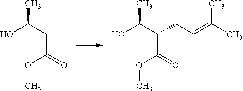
O(C(C(C(O)C)CC=C(C)C)=O)C.O(C(CC(O)C)=O)C
